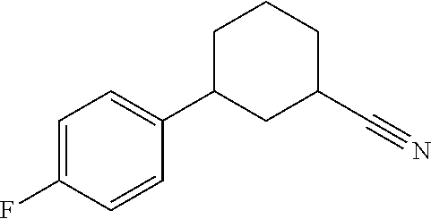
C1=C(F)C=CC(C2CC(C#N)CCC2)=C1
